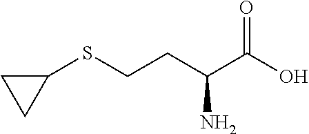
C1C(SCCC(C(O)=O)N)C1
